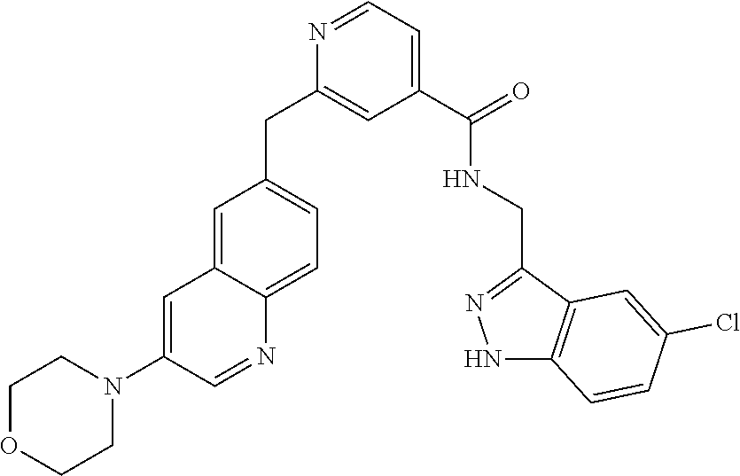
N1=CC=C(C(=O)NCC2=NNC3=C2C=C(Cl)C=C3)C=C1CC1=CC=C2C(=C1)C=C(N1CCOCC1)C=N2
